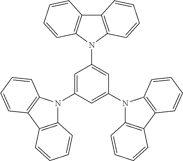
C12=C(C=CC=C1)N(C1=CC(N3C4=C(C5=C3C=CC=C5)C=CC=C4)=CC(N3C4=C(C5=C3C=CC=C5)C=CC=C4)=C1)C1=C2C=CC=C1
